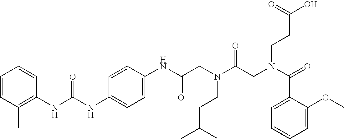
C1=CC(C)=C(NC(NC2=CC=C(NC(CN(C(CN(C(=O)C3=CC=CC=C3OC)CCC(O)=O)=O)CCC(C)C)=O)C=C2)=O)C=C1
